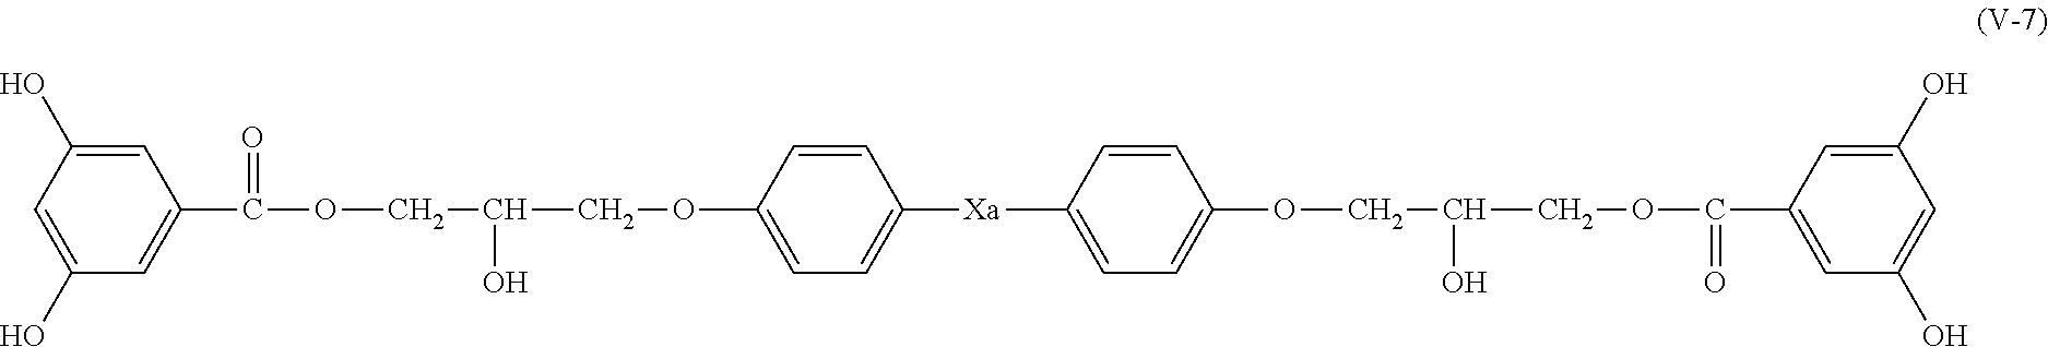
C1=C(O)C=C(C(=O)OCC(COC2=CC=C([Xa]C3=CC=C(OCC(COC(=O)C4=CC(O)=CC(O)=C4)O)C=C3)C=C2)O)C=C1O
